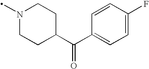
N1(C)CCC(C(C2=CC=C(F)C=C2)=O)CC1
